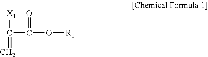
[X1]C(C(=O)O[R1])=C
